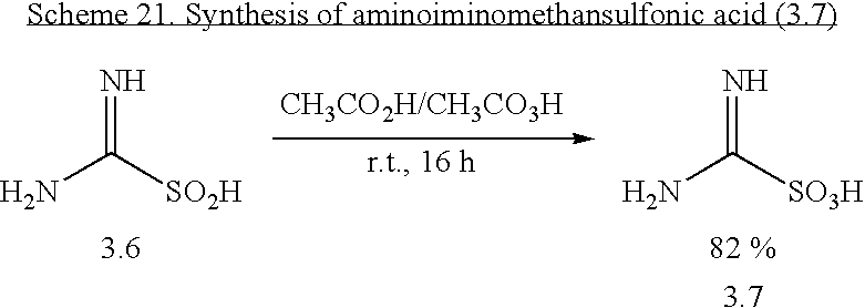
NC([SO2H])=N.[3.6].NC([SO3H])=N.[82 %].[3.7]
